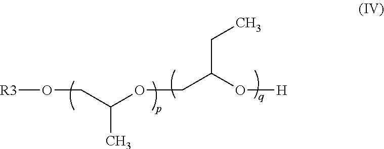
[R3]OCC(OCC(O[H])CC)C
